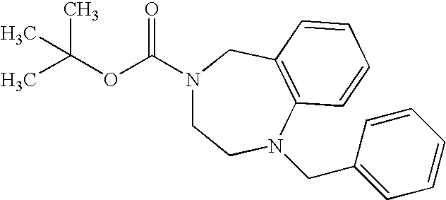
CC(OC(=O)N1CCN(CC2=CC=CC=C2)C2=C(C1)C=CC=C2)(C)C
